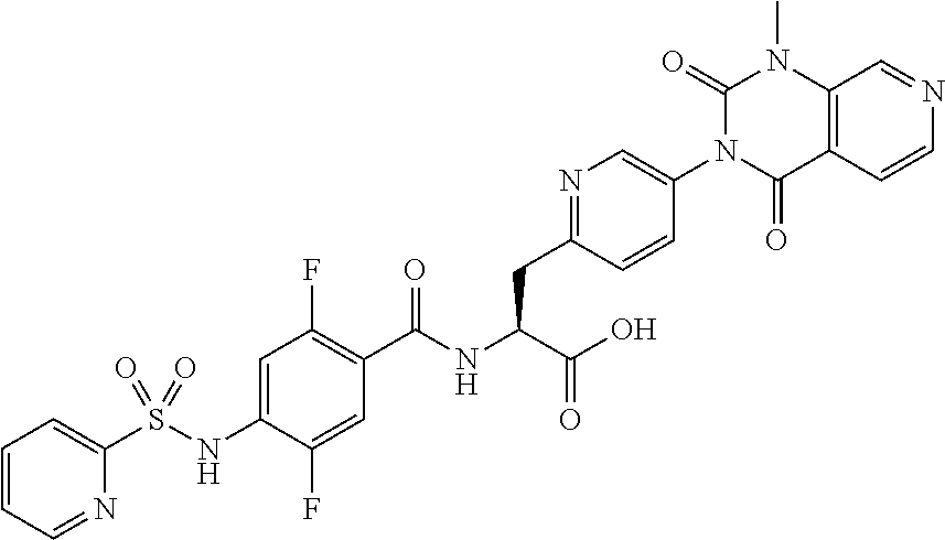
N1=CC=CC=C1S(NC1=CC(F)=C(C(NC(C(=O)O)CC2=NC=C(N3C(=O)C4=C(N(C)C3=O)C=NC=C4)C=C2)=O)C=C1F)(=O)=O
